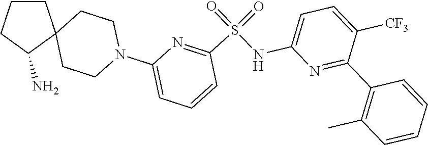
N1(C2=CC=CC(S(=O)(NC3=CC=C([CF3])C(C4=C(C)C=CC=C4)=N3)=O)=N2)CCC2(CC1)CCCC2N
